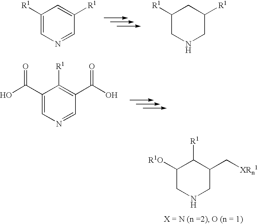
C1([R1])=CN=CC([R1])=C1.C1([R1])CNCC([R1])C1.C1(C(O)=O)=CN=CC(C(O)=O)=C1[R1].C1([R1O])CNCC(C[XRn1])C1[R1]
